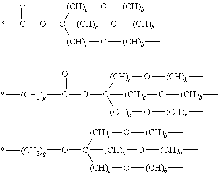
[(CH2)g](C(=O)OC([(CH)c]O[(CH)b]C)([(CH)c]O[(CH)b]C)[(CH)c]O[(CH)b]C)*.*C(=O)OC([(CH)c]O[(CH)b]C)([(CH)c]O[(CH)b]C)[(CH)c]O[(CH)b]C.[(CH2)g](OC([(CH)c]O[(CH)b]C)([(CH)c]O[(CH)b]C)[(CH)c]O[(CH)b]C)*
